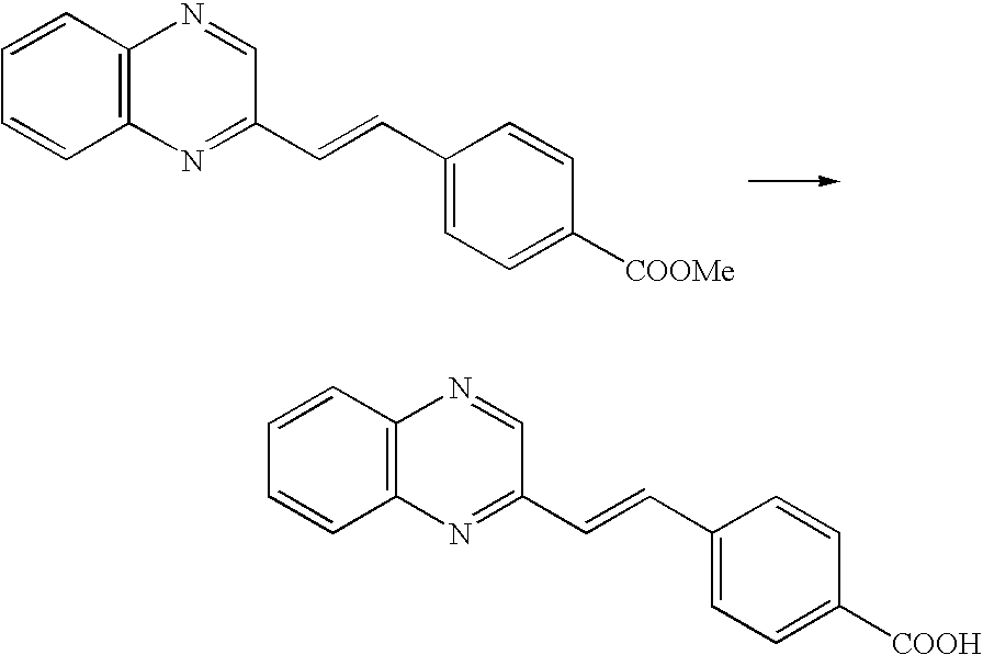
C12=C(C=CC=C1)N=CC(C=CC1=CC=C([COOMe])C=C1)=N2.C12=C(C=CC=C1)N=CC(C=CC1=CC=C([COOH])C=C1)=N2
